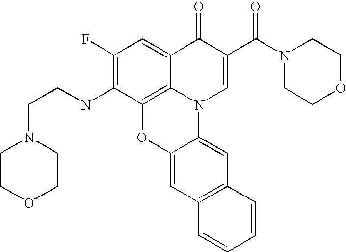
C1(F)=C(NCCN2CCOCC2)C2=C3C(=C1)C(=O)C(C(N1CCOCC1)=O)=CN3C1=CC3=C(C=C1O2)C=CC=C3
